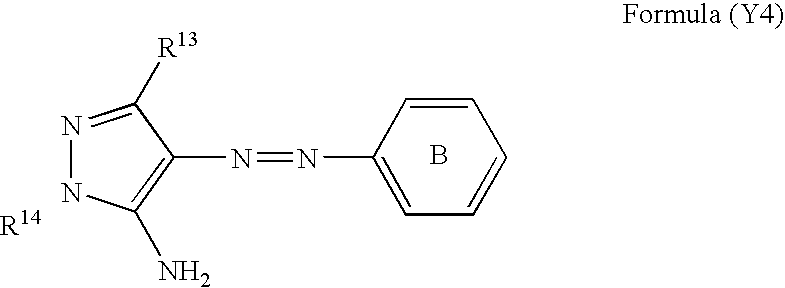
B.N(C1=CC=CC=C1)=NC1=C(N)NN=C1[R13].[R14]
